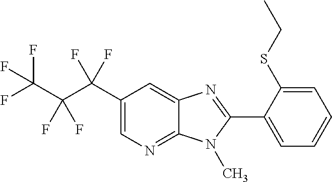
C12=NC=C(C(C(C(F)(F)F)(F)F)(F)F)C=C1N=C(C1=CC=CC=C1SCC)N2C
